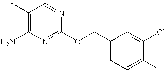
C1(F)=C(N)N=C(OCC2=CC=C(F)C(Cl)=C2)N=C1
